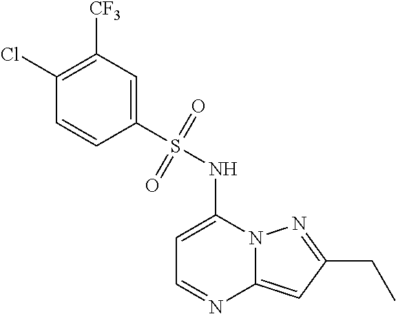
C(C1=NN2C(=C1)N=CC=C2NS(C1=CC([CF3])=C(Cl)C=C1)(=O)=O)C
